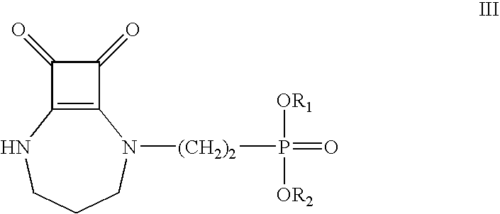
C1(=O)C(=O)C2=C1N([(CH2)2]P([OR1])([OR2])=O)CCCN2
